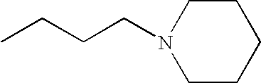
C1CCCCN1CCCC
